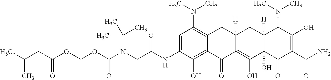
N(CC(NC1=CC(N(C)C)=C2C(=C1O)C(=O)C1=C(O)C3(O)C([H])(CC1([H])C2)C(N(C)C)C(O)=C(C(N)=O)C3=O)=O)(C(OCOC(=O)CC(C)C)=O)C(C)(C)C
